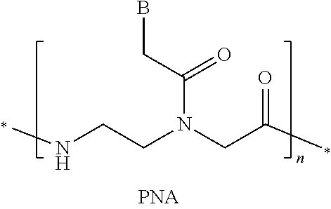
CNCCN(CC(C)=O)C(CB)=O
